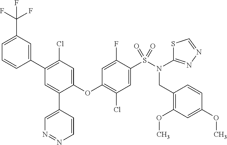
C1=C(C(F)(F)F)C=C(C2=C(Cl)C=C(OC3=C(Cl)C=C(S(N(CC4=C(OC)C=C(OC)C=C4)C4=NN=CS4)(=O)=O)C(F)=C3)C(C3=CN=NC=C3)=C2)C=C1
